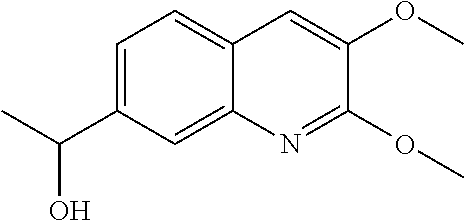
C1=C(C(C)O)C=C2C(=C1)C=C(OC)C(OC)=N2
